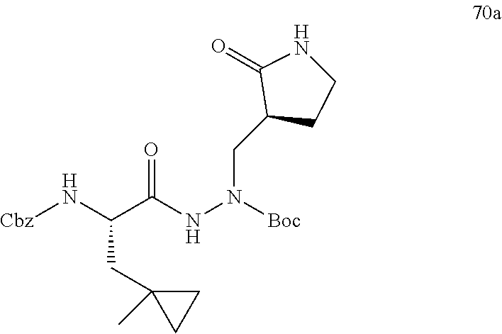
C(C(NN([Boc])CC1CCNC1=O)=O)(N[Cbz])CC1(C)CC1
